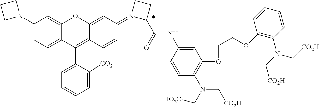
C1(N2CCC2)=CC=C2C(=C1)OC1=CC(=[N+]3C(C(=O)NC4=CC(OCCOC5=C(N(C[CO2H])C[CO2H])C=CC=C5)=C(N(C[HO2C])C[CO2H])C=C4)CC3)C=CC1=C2C1=CC=CC=C1[CO2-]
